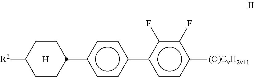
[R2]C1CCC(c2ccc(-c3ccc([(O)CvH2v+1])c(F)c3F)cc2)CC1.[H]
